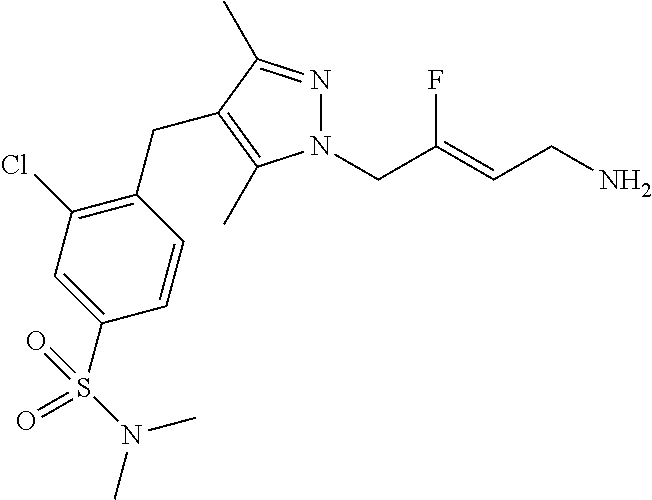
N1=C(C)C(CC2=C(Cl)C=C(S(N(C)C)(=O)=O)C=C2)=C(C)N1CC(=CCN)F
